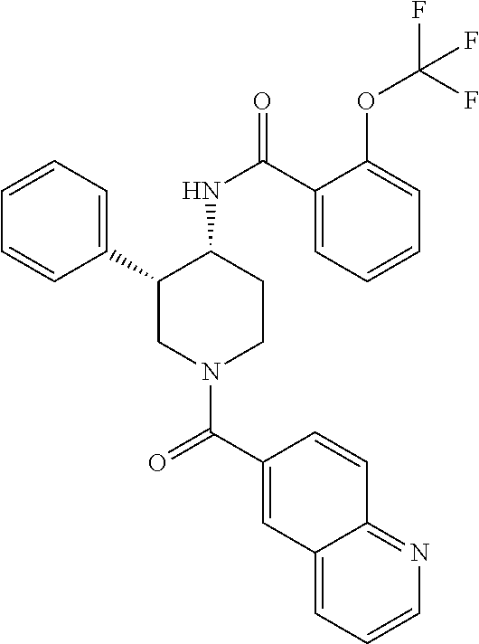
C1=CC=C(C2CN(C(C3=CC4=CC=CN=C4C=C3)=O)CCC2NC(=O)C2=CC=CC=C2OC(F)(F)F)C=C1
